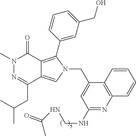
CN1N=C(CC(C)C)C2=CN(CC3=CC(NCNC(C)=O)=NC4=C3C=CC=C4)C(C3=CC(CO)=CC=C3)=C2C1=O
